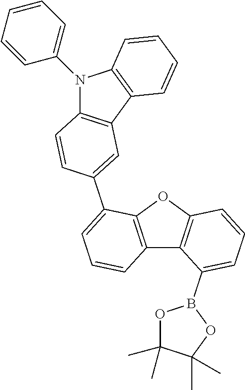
C12=C(OC3=C1C(B1OC(C)(C)C(C)(C)O1)=CC=C3)C(C1=CC3=C(N(C4=CC=CC=C4)C4=C3C=CC=C4)C=C1)=CC=C2
